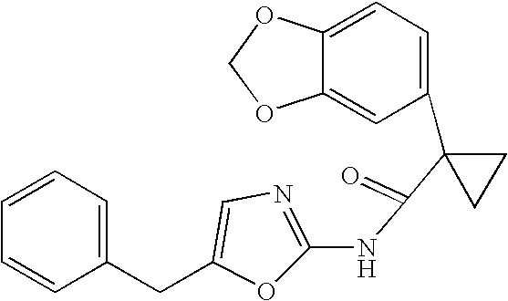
C1=C2C(=CC(C3(C(=O)NC4=NC=C(CC5=CC=CC=C5)O4)CC3)=C1)OCO2
